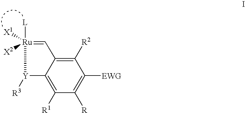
C1([R2])=C2C(=C([R1])C([R])=C1[EWG])[Y]([R3])[Ru]([L])([X1])([X2])=C2
